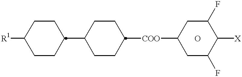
[R1]C1CCC(C2CCC([COO]C3CC(F)C([X])C(F)C3)CC2)CC1.O
